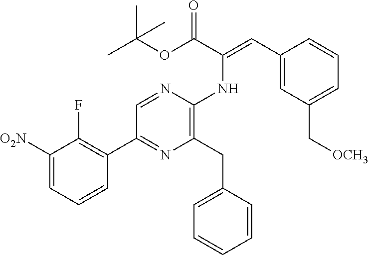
C1([O2N])=CC=CC(C2=NC(CC3=CC=CC=C3)=C(NC(=CC3=CC(C[OCH3])=CC=C3)C(OC(C)(C)C)=O)N=C2)=C1F
